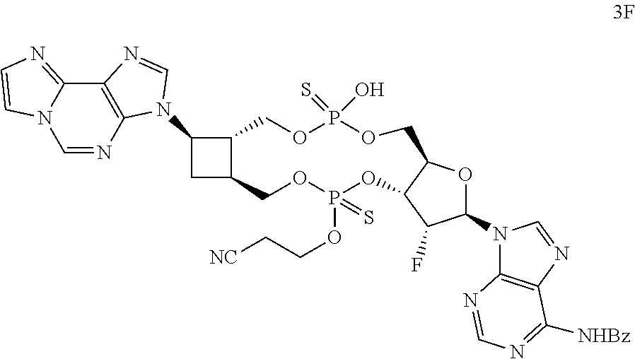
C12=C(N=CN3C1=NC=C3)N(C1CC3C1COP(=S)(O)OCC1OC(N4C5=C(N=C4)C([NHBz])=NC=N5)C(F)C1OP(OCC[NC])(=S)OC3)C=N2
